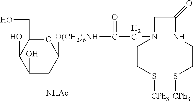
O1C(CO)C(O)C(O)C([NHAc])C1[O(CH2)6NH]C(CN(CC(NCCS[CPh3])=O)CCS[CPh3])=O
